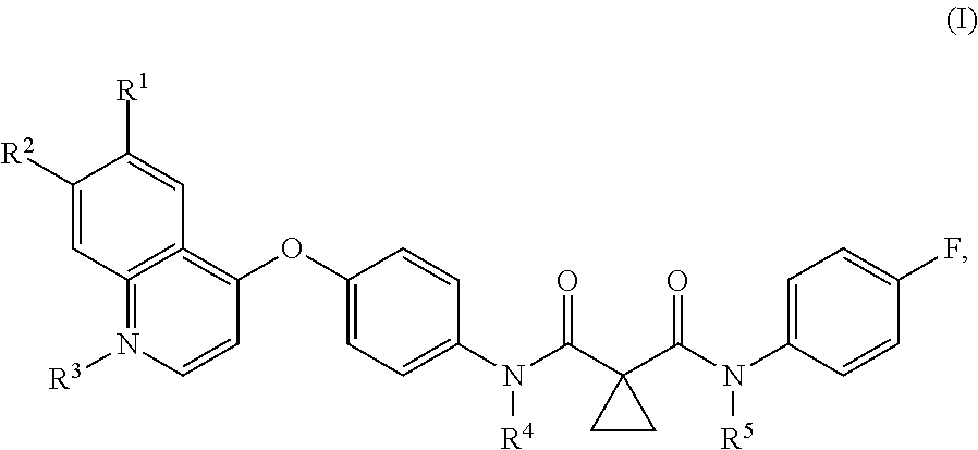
C1([R2])=CC2=C(=C(OC3=CC=C(N(C(C4(C(N(C5=CC=C(F)C=C5)[R5])=O)CC4)=O)[R4])C=C3)C=CN=2[R3])C=C1[R1]
